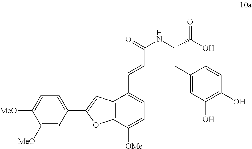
C1([MeO])=CC(C2=CC3=C(O2)C([OMe])=CC=C3C=CC(NC(CC2=CC(O)=C(O)C=C2)C(O)=O)=O)=CC=C1[MeO]
